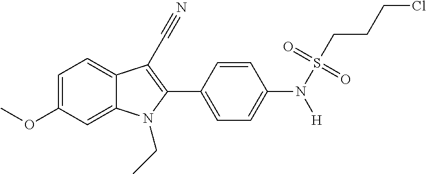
C1=C2C(=CC=C1OC)C(C#N)=C(C1=CC=C(N(S(CCCCl)(=O)=O)[H])C=C1)N2CC
